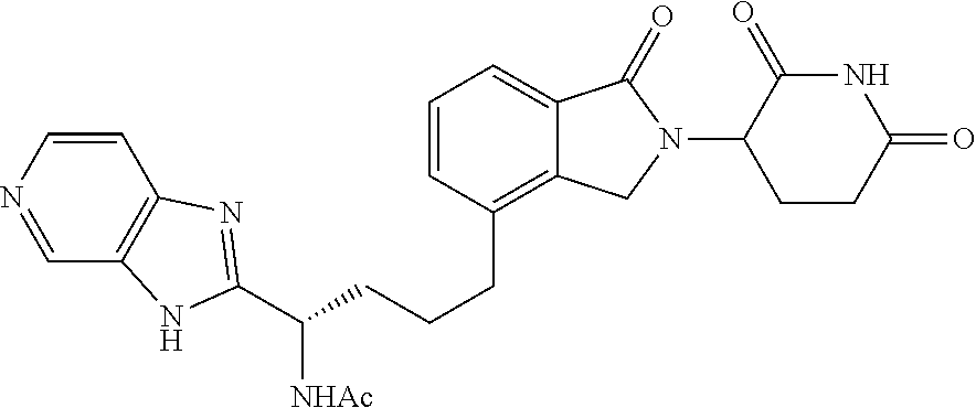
C(CCC1=C2C(=CC=C1)C(=O)N(C1C(=O)NC(=O)CC1)C2)C([NHAc])C1=NC2=C(C=NC=C2)N1
